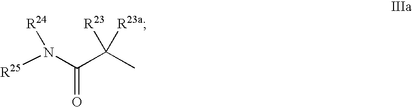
[R25]N(C(C(C)([R23a])[R23])=O)[R24]
